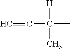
C#CC(C)([H])C
